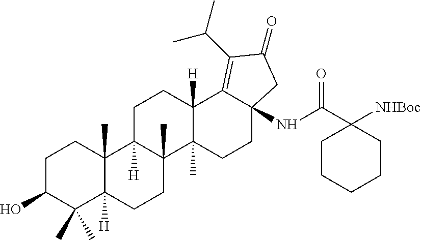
C1C(O)C(C)(C)C2([H])C(C)(C1)C1([H])C(C)(CC2)C2(C)C([H])(CC1)C1=C(C(C)C)C(=O)CC1(NC(=O)C1([NHBoc])CCCCC1)CC2
